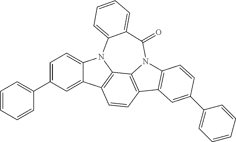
C1=CC=CC(C2=CC=C3C(=C2)C2=C4N3C3=CC=CC=C3C(=O)N3C4=C(C=C2)C2=C3C=CC(C3=CC=CC=C3)=C2)=C1
